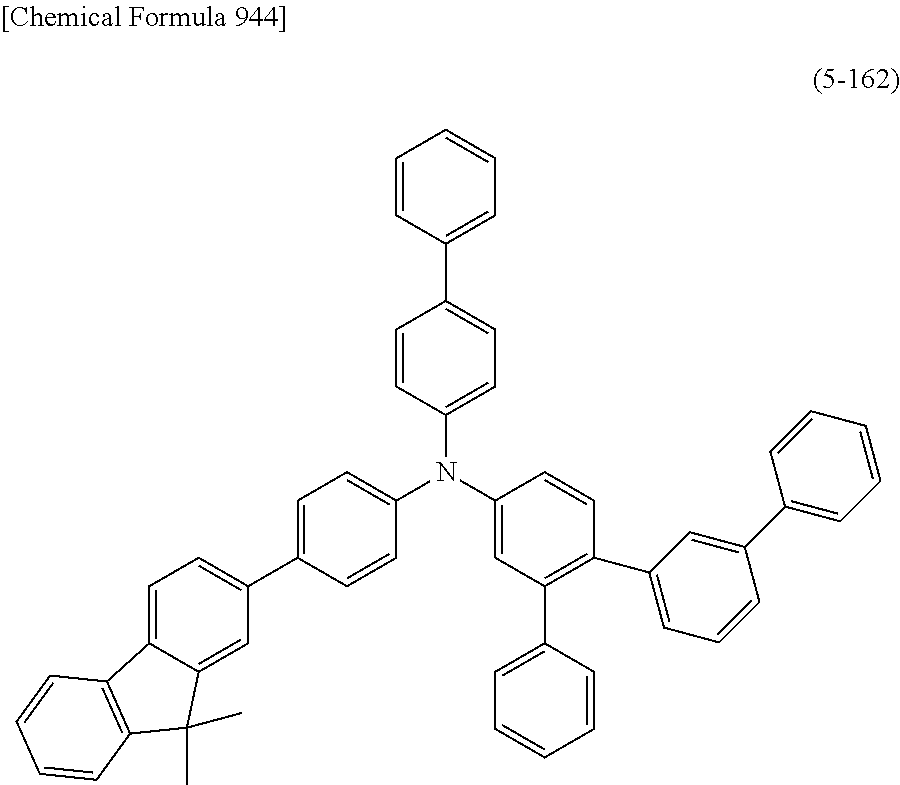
C1(N(C2=CC(C3=CC=CC=C3)=C(C3=CC=CC(C4=CC=CC=C4)=C3)C=C2)C2=CC=C(C3=CC=CC=C3)C=C2)=CC=C(C2=CC=C3C(=C2)C(C)(C)C2=C3C=CC=C2)C=C1
